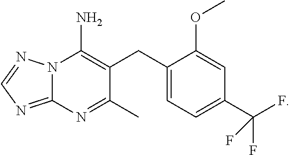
C1(CC2=C(N)N3C(=NC=N3)N=C2C)=CC=C(C(F)(F)F)C=C1OC
